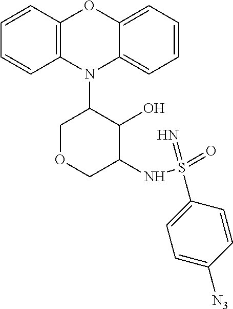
N1(C2COCC(NS(=O)(=N)C3=CC=C([N3])C=C3)C2O)C2=C(C=CC=C2)OC2=CC=CC=C12
